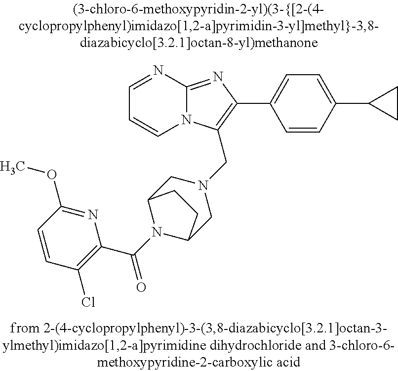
C1=NC2=NC(C3=CC=C(C4CC4)C=C3)=C(CN3CC4N(C(C5=C(Cl)C=CC(OC)=N5)=O)C(C3)CC4)N2C=C1
